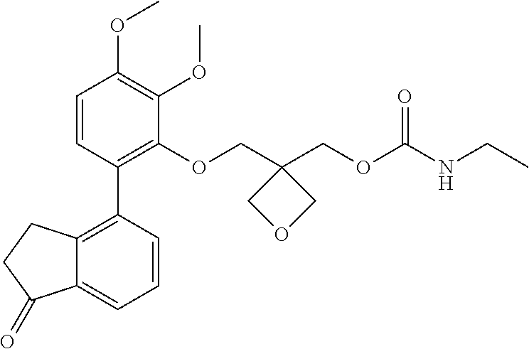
COC1=C(OC)C(OCC2(COC(NCC)=O)COC2)=C(C2=C3C(=CC=C2)C(=O)CC3)C=C1
